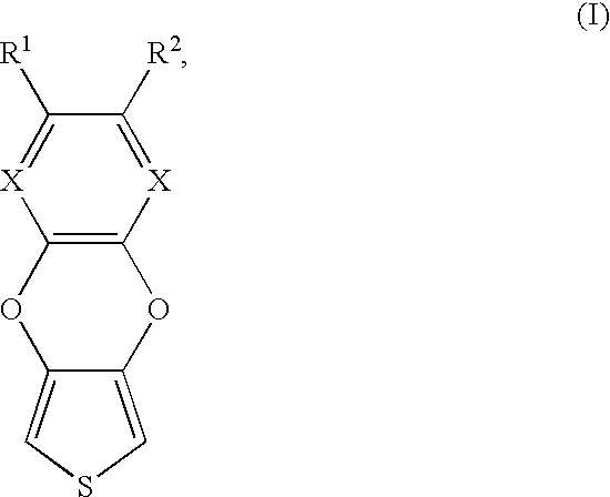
C12=C([X]=C([R2])C([R1])=[X]1)OC1=CSC=C1O2
